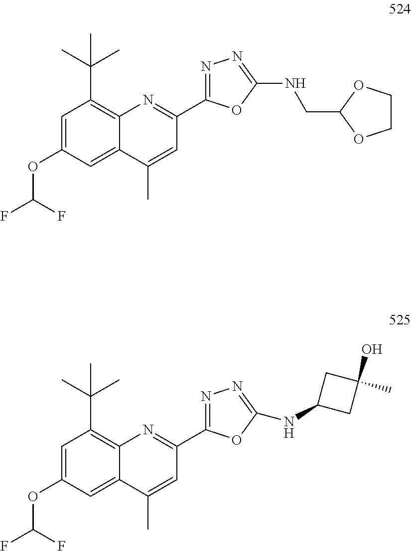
C12=C(C(C)(C)C)C=C(OC(F)F)C=C1C(C)=CC(C1=NN=C(NCC3OCCO3)O1)=N2.C12=C(C(C)(C)C)C=C(OC(F)F)C=C1C(C)=CC(C1=NN=C(NC3CC(O)(C)C3)O1)=N2
